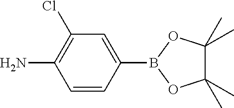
C1=CC(B2OC(C)(C)C(C)(C)O2)=CC(Cl)=C1N
